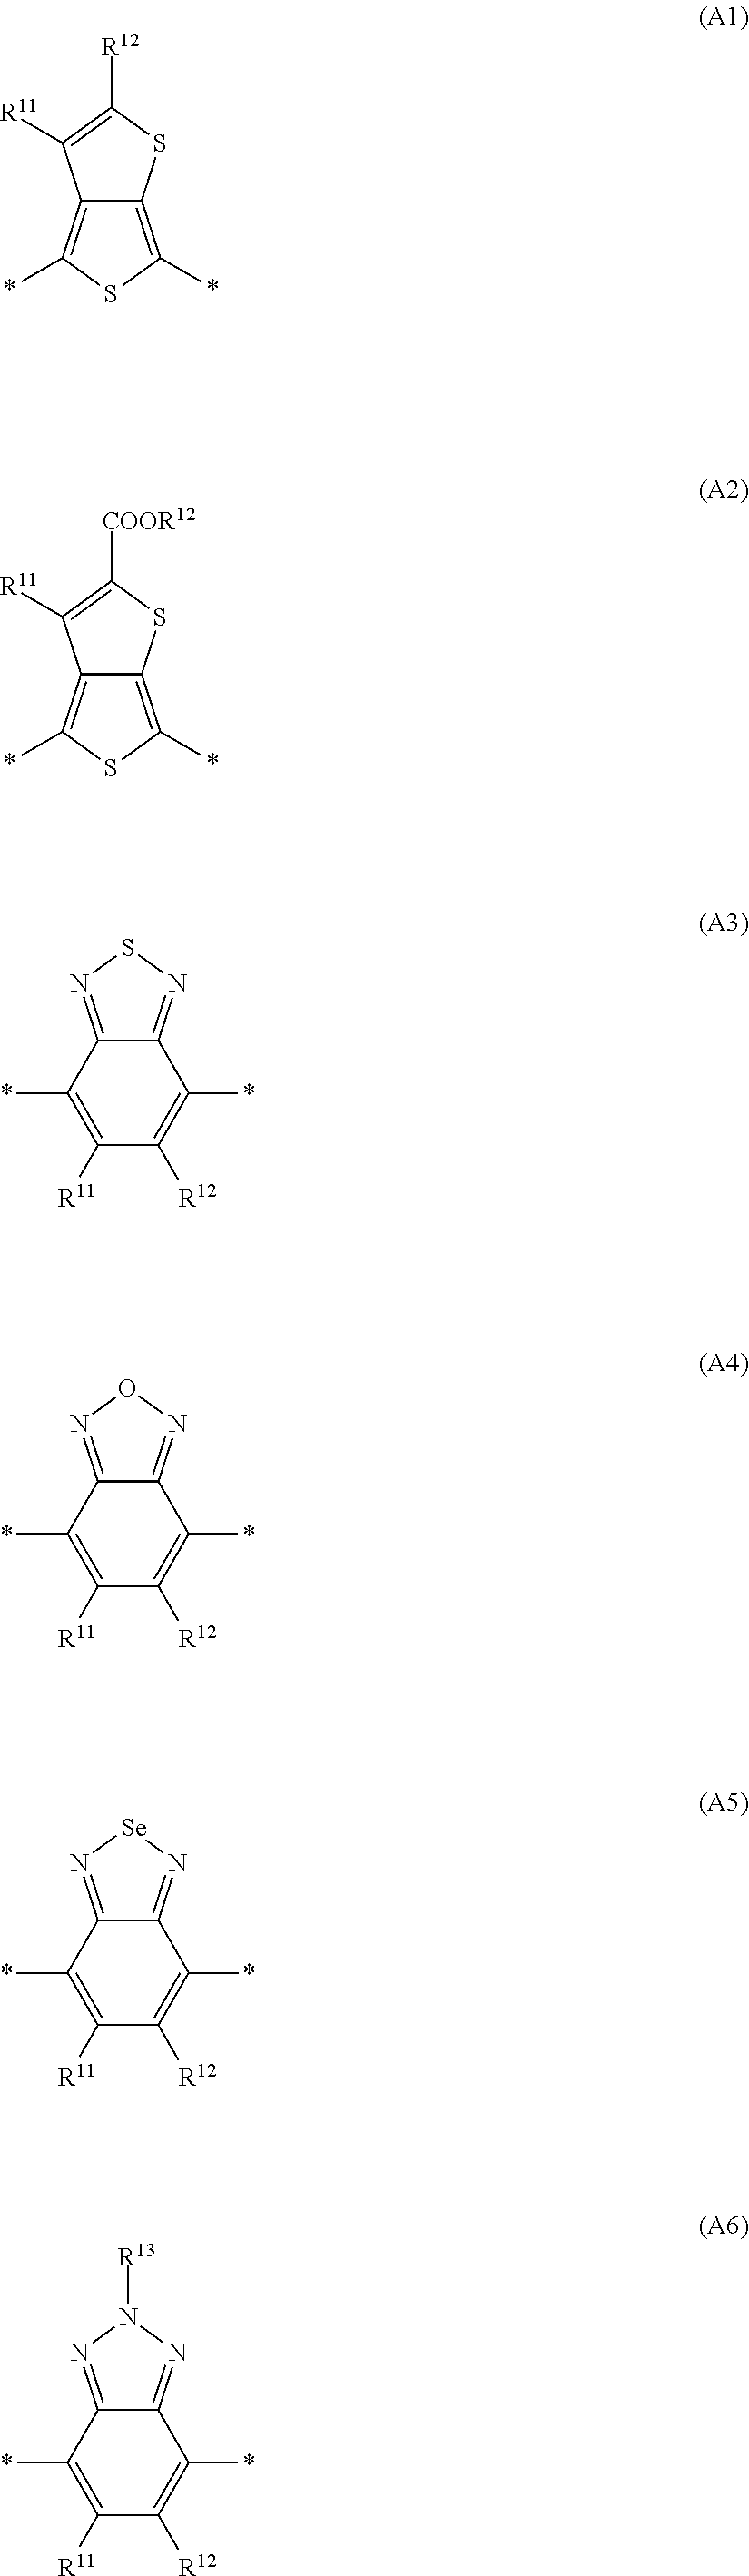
C12=C(*)SC(*)=C1SC([R12])=C2[R11].C12=C(*)SC(*)=C1SC([COOR12])=C2[R11].C1([R11])=C(*)C2=NSN=C2C(*)=C1[R12].C1([R11])=C(*)C2=NON=C2C(*)=C1[R12].C1([R11])=C(*)C2=N[Se]N=C2C(*)=C1[R12].C1([R11])=C(*)C2=NN([R13])N=C2C(*)=C1[R12]
